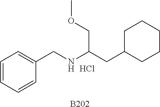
C1=CC=CC(CNC(CC2CCCCC2)COC)=C1.[B202].Cl
